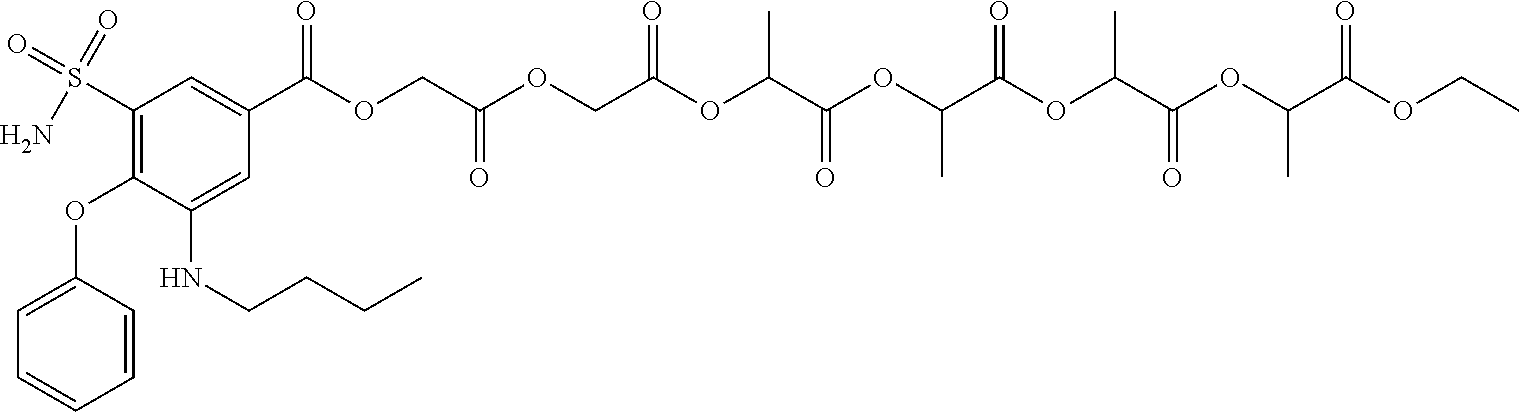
C1=C(OC2=C(S(N)(=O)=O)C=C(C(=O)OCC(OCC(OC(C(OC(C(OC(C(OC(C(OCC)=O)C)=O)C)=O)C)=O)C)=O)=O)C=C2NCCCC)C=CC=C1
